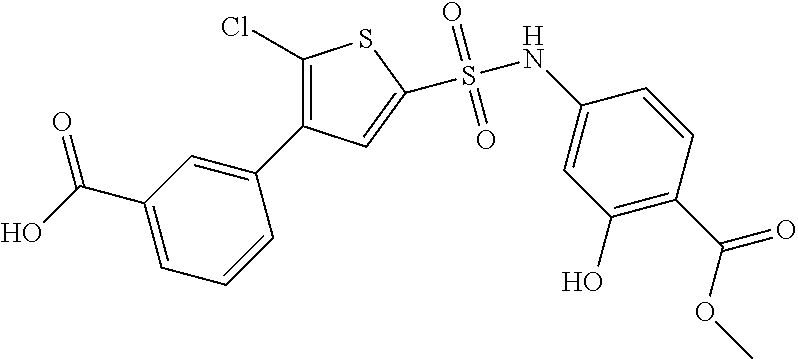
S(NC1=CC(O)=C(C(=O)OC)C=C1)(=O)(=O)C1=CC(C2=CC(C(O)=O)=CC=C2)=C(Cl)S1
